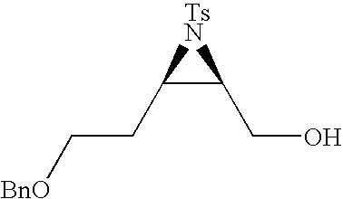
C(C1C(CO)[TsN]1)C[BnO]
